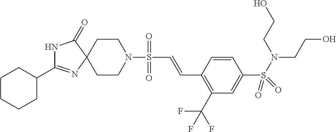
C1CN(S(C=CC2=C(C(F)(F)F)C=C(S(N(CCO)CCO)(=O)=O)C=C2)(=O)=O)CCC12N=C(C1CCCCC1)NC2=O
